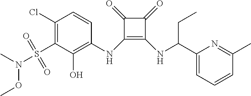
C1(Cl)=C(S(N(C)OC)(=O)=O)C(O)=C(NC2=C(NC(CC)C3=CC=CC(C)=N3)C(=O)C2=O)C=C1
